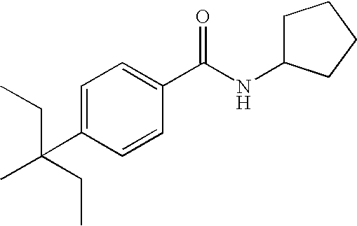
C1=C(C(C)(CC)CC)C=CC(C(NC2CCCC2)=O)=C1
